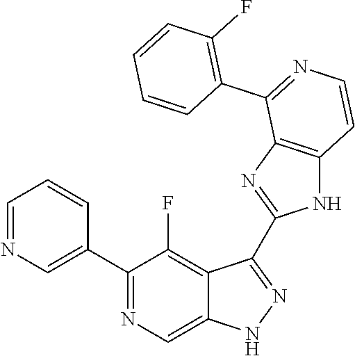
C1=NC=C(C2=NC=C3C(=C2F)C(C2=NC4=C(N2)C=CN=C4C2=C(F)C=CC=C2)=NN3)C=C1
